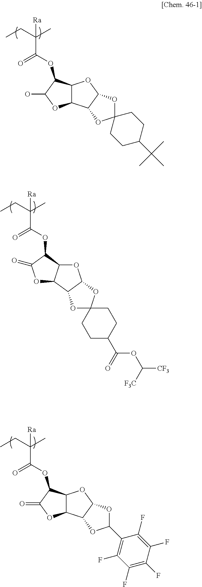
C12C(C(OC(=O)C(C)(CC)[Ra])C(O)O1)OC1C2OC2(O1)CCC(C(C)(C)C)CC2.C12C(C(OC(=O)C(C)(CC)[Ra])C(=O)O1)OC1C2OC(C2=C(F)C(F)=C(F)C(F)=C2F)O1.C1C(C(OC([F3C])[CF3])=O)CCC2(C1)OC1C3C(OC1O2)C(OC(=O)C(C)(CC)[Ra])C(=O)O3
